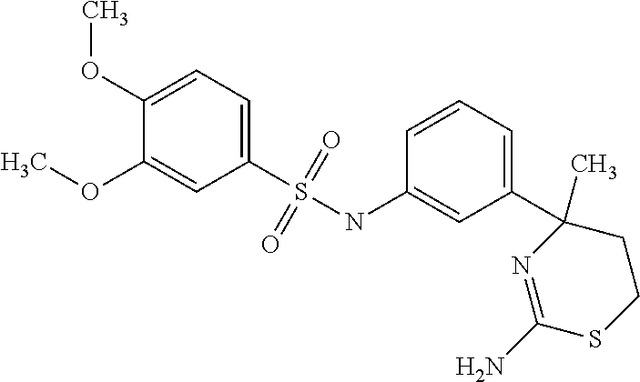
N1=C(N)SCCC1(C)C1=CC=CC(NS(=O)(=O)C2=CC=C(OC)C(OC)=C2)=C1
